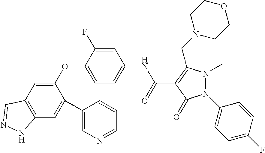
C1(OC2=CC=C(NC(=O)C3=C(CN4CCOCC4)N(C)N(C4=CC=C(F)C=C4)C3=O)C=C2F)=CC2=C(C=C1C1=CN=CC=C1)NN=C2
